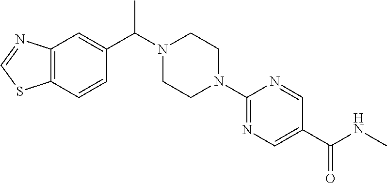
C12=C(C=CC(C(N3CCN(C4=NC=C(C(NC)=O)C=N4)CC3)C)=C1)SC=N2
